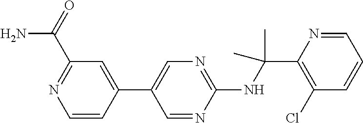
C1(NC(C2=C(Cl)C=CC=N2)(C)C)=NC=C(C2=CC(C(=O)N)=NC=C2)C=N1
